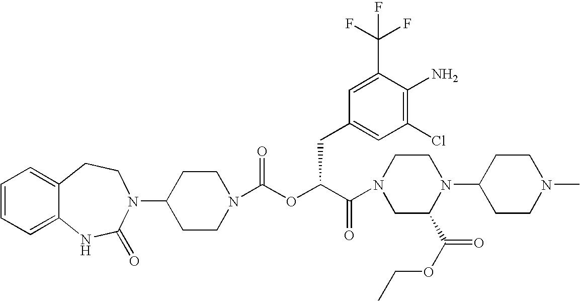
C1(N2C(=O)NC3=CC=CC=C3CC2)CCN(C(OC(C(=O)N2CC(C(OCC)=O)N(C3CCN(C)CC3)CC2)CC2=CC(Cl)=C(N)C(C(F)(F)F)=C2)=O)CC1
